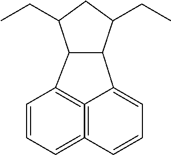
C1=CC=C2=C3=C1C1C(C3=CC=C2)C(CC)CC1CC
